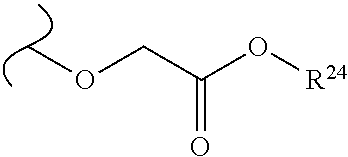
COCC(O[R24])=O
